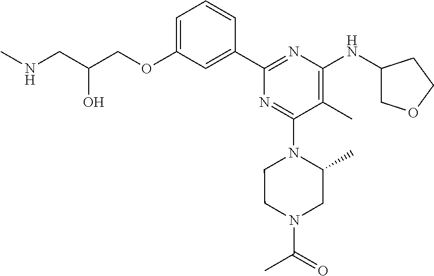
C1=C(OCC(CNC)O)C=C(C2=NC(NC3COCC3)=C(C)C(N3CCN(C(C)=O)CC3C)=N2)C=C1
